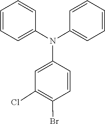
C1(N(C2=CC(Cl)=C(Br)C=C2)C2=CC=CC=C2)=CC=CC=C1
